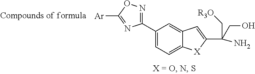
C1(C2=NOC([Ar])=N2)=CC=C2C(=C1)C=C(C(CO)(N)C[R3O])[X]2
